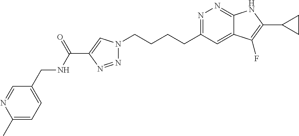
N1=C(CCCCN2N=NC(C(NCC3=CC=C(C)N=C3)=O)=C2)C=C2C(=N1)NC(C1CC1)=C2F
